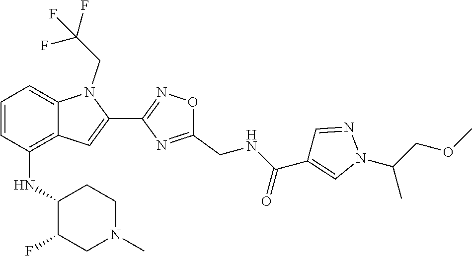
C1=CC(NC2C(F)CN(C)CC2)=C2C(=C1)N(CC(F)(F)F)C(C1=NOC(CNC(C3=CN(C(COC)C)N=C3)=O)=N1)=C2
